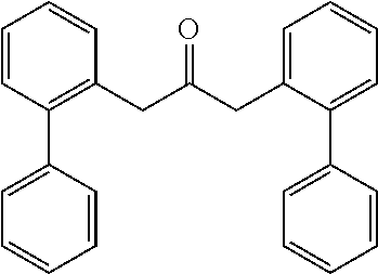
C1=CC(C2=CC=CC=C2)=C(CC(CC2=CC=CC=C2C2=CC=CC=C2)=O)C=C1
